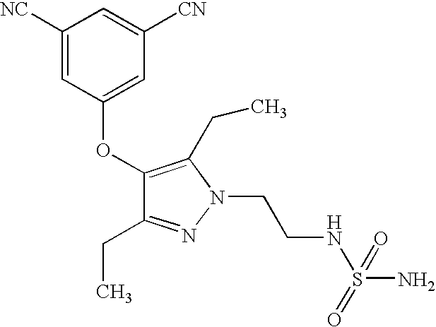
C1([NC])=CC(OC2=C(CC)N(CCNS(N)(=O)=O)N=C2CC)=CC([CN])=C1
